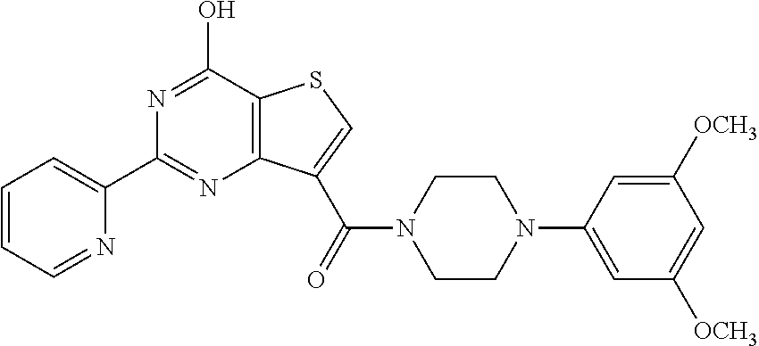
C1=CC=NC(C2=NC3=C(C(O)=N2)SC=C3C(=O)N2CCN(C3=CC([OCH3])=CC([OCH3])=C3)CC2)=C1
